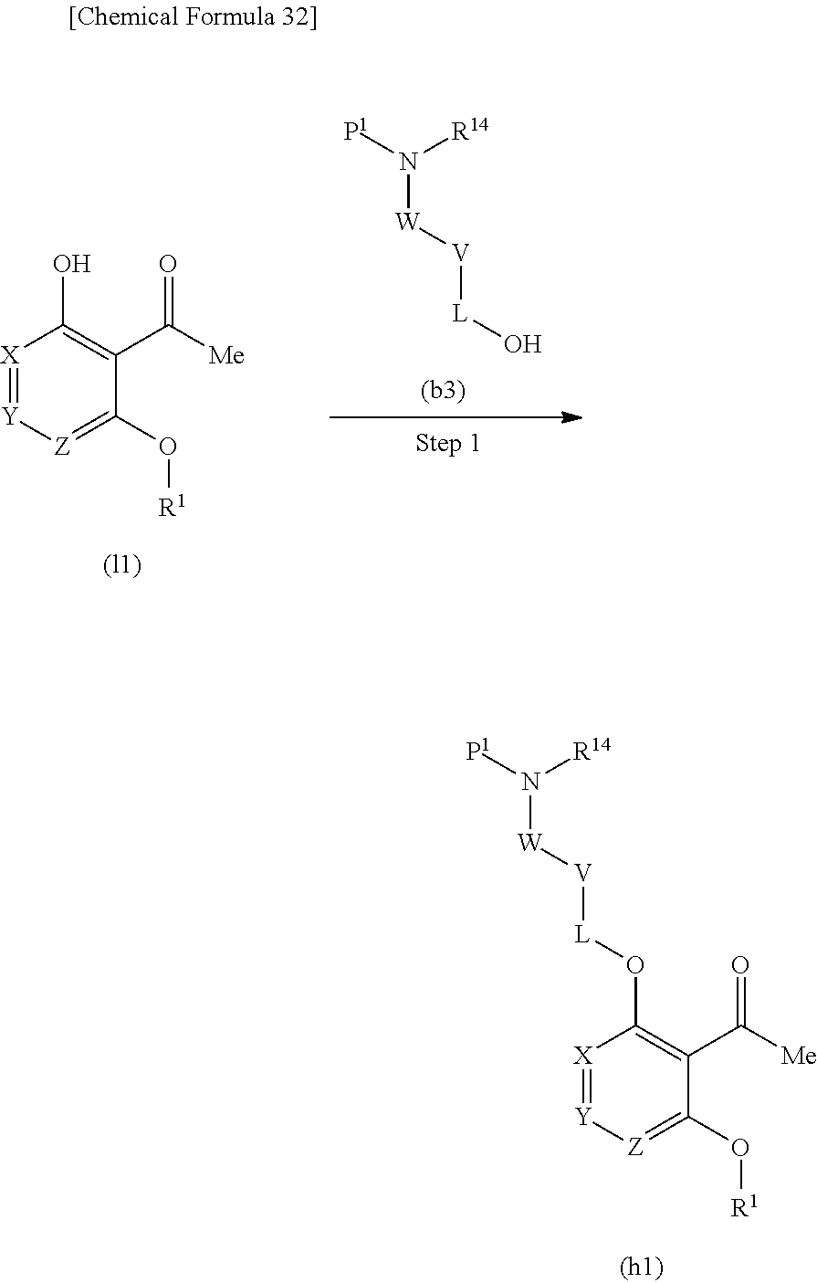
[X]1=[Y][Z]=C(O[R1])C(C([Me])=O)=C1O.[P1]N([R14])[W][V][L]O.[X]1=[Y][Z]=C(O[R1])C(C([Me])=O)=C1O[L][V][W]N([P1])[R14]
